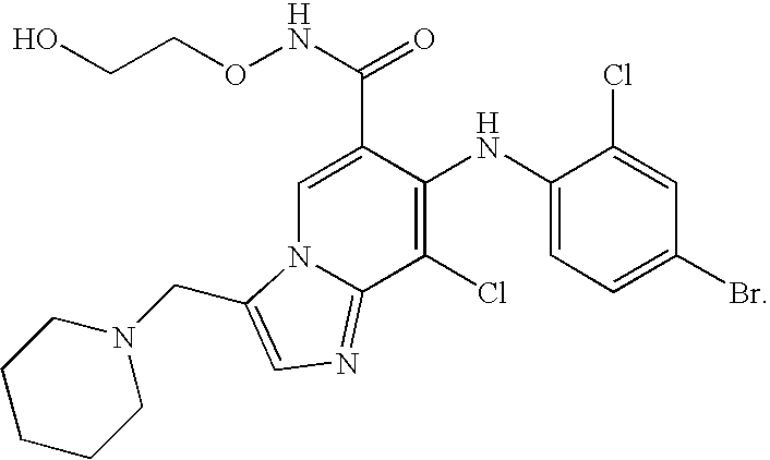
C1=C(C(NOCCO)=O)C(NC2=CC=C(Br)C=C2Cl)=C(Cl)C2=NC=C(CN3CCCCC3)N12
